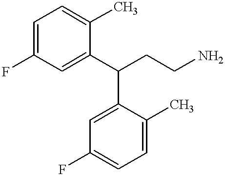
C1=C(C(CCN)C2=CC(F)=CC=C2C)C(C)=CC=C1F
